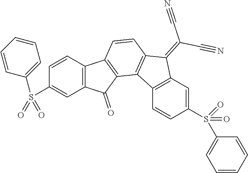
C1=CC2=C(C=C1S(C1=CC=CC=C1)(=O)=O)C(=O)C1=C2C=CC2=C1C1=C(C2=C(C#N)C#N)C=C(S(C2=CC=CC=C2)(=O)=O)C=C1
